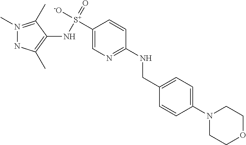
N1(C)=C(C)C(N[S+](=O)([-O])C2=CN=C(NCC3=CC=C(N4CCOCC4)C=C3)C=C2)=C(C)N1
